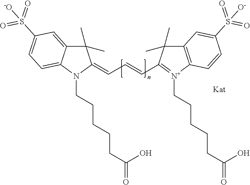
C1(C)(C)C2=CC(S(=O)(=O)[-O])=CC=C2N(CCCCCC(=O)O)C1=CC=CC1=[N+](CCCCCC(=O)O)C2=C(C1(C)C)C=C(S(=O)(=O)[O-])C=C2
